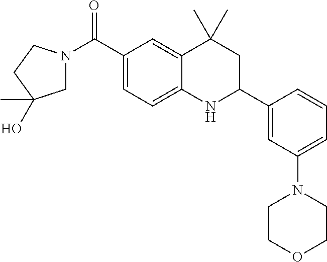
C(C1=CC=C2C(=C1)C(C)(C)CC(C1=CC(N3CCOCC3)=CC=C1)N2)(=O)N1CC(C)(O)CC1
